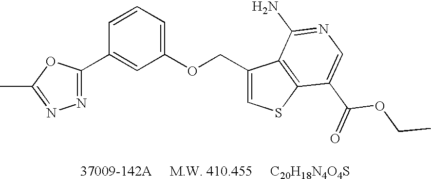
N1=C(C2=CC(OCC3=CSC4=C3C(N)=NC=C4C(OCC)=O)=CC=C2)OC(C)=N1
